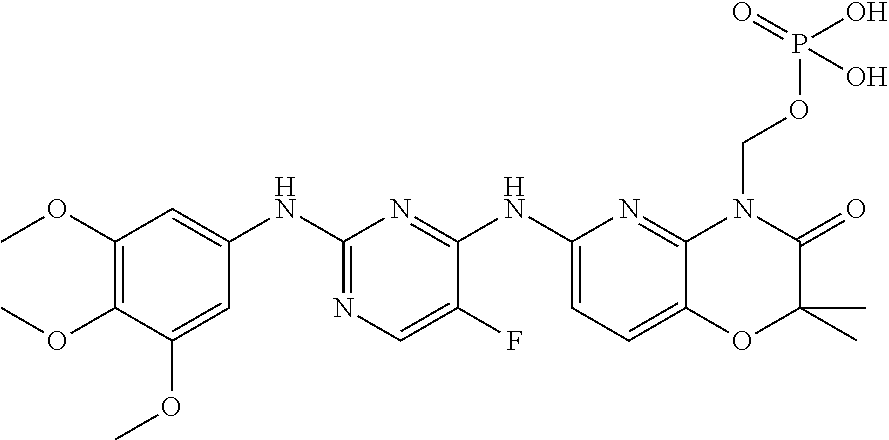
N1=C(NC2=CC(OC)=C(OC)C(OC)=C2)N=C(NC2=CC=C3C(=N2)N(COP(O)(=O)O)C(=O)C(C)(C)O3)C(F)=C1
